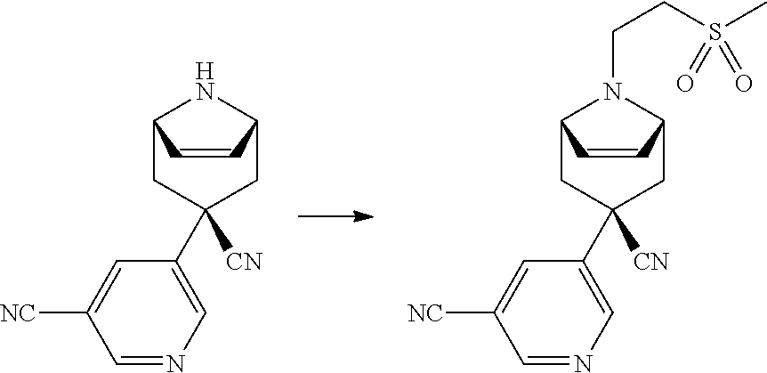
C12CC([CN])(C3=CN=CC([NC])=C3)CC(N1)C=C2.C12CC([CN])(C3=CN=CC([NC])=C3)CC(N1CCS(C)(=O)=O)C=C2
